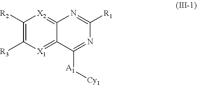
C1([R2])=C([R3])[X1]=C2C(=[X2]1)N=C([R1])N=C2[A1][Cy1]
